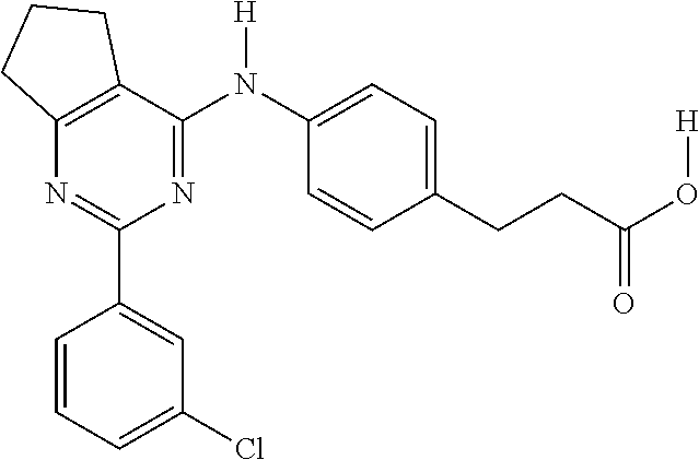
C12=C(C(N(C3=CC=C(CCC(O[H])=O)C=C3)[H])=NC(C3=CC(Cl)=CC=C3)=N1)CCC2
